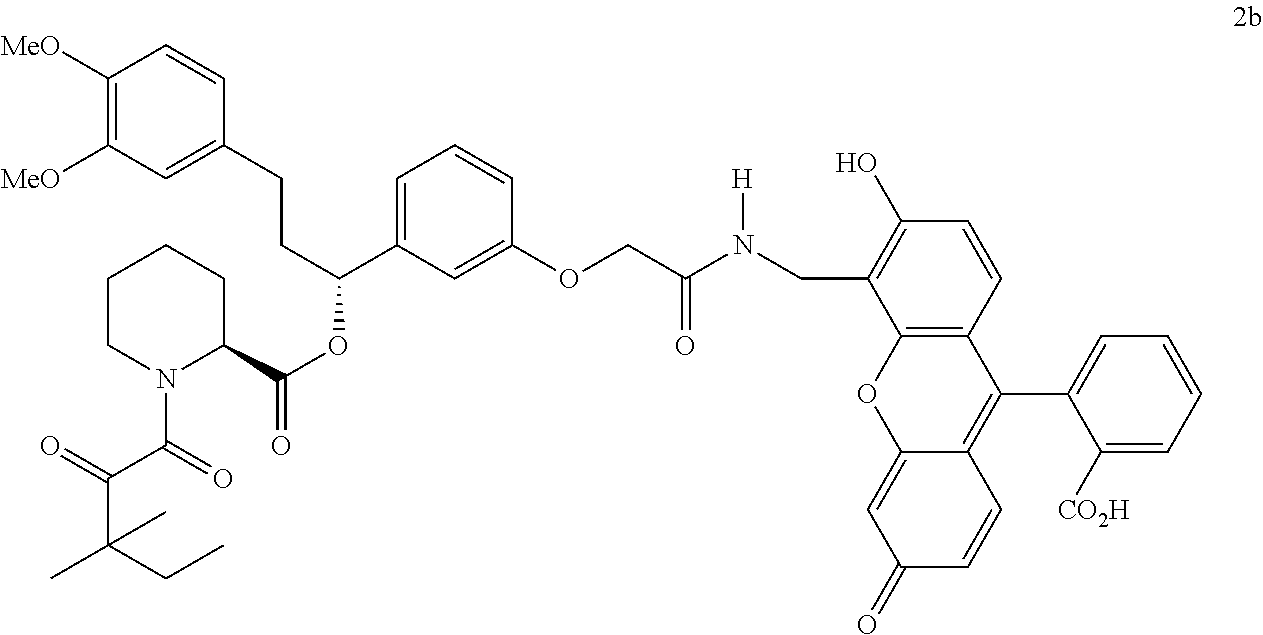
C1([MeO])=C([MeO])C=C(CCC(OC(=O)C2CCCCN2C(=O)C(=O)C(CC)(C)C)C2=CC=CC(OCC(N(CC3=C(O)C=CC4=C3OC3=CC(=O)C=CC3=C4C3=CC=CC=C3[CO2H])[H])=O)=C2)C=C1
